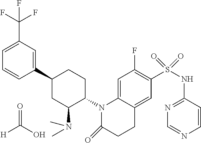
O=C(O)[H].C1(C2CC(N(C)C)C(N3C4=CC(F)=C(S(NC5=NC=NC=C5)(=O)=O)C=C4CCC3=O)CC2)=CC(C(F)(F)F)=CC=C1
